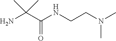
NC(C(NCCN(C)C)=O)(C)C
